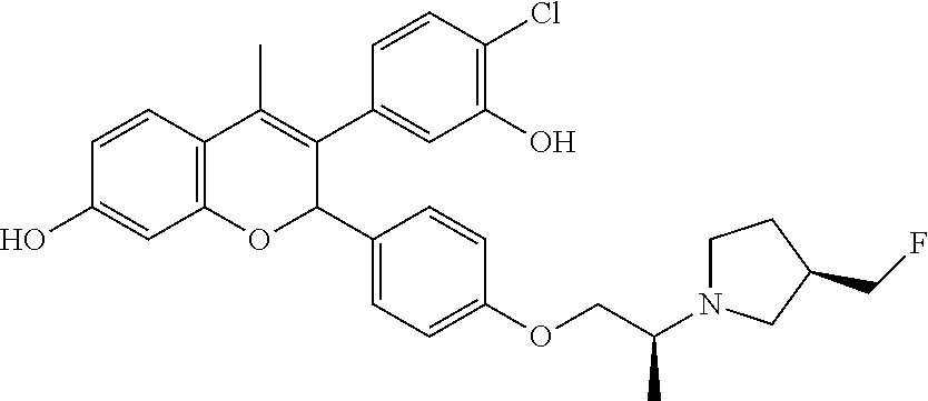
C12=C(C=CC(O)=C1)C(C)=C(C1=CC(O)=C(Cl)C=C1)C(C1=CC=C(OCC(N3CCC(CF)C3)C)C=C1)O2
